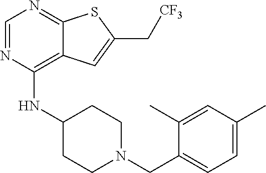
C1=NC(NC2CCN(CC3=CC=C(C)C=C3C)CC2)=C2C(=N1)SC(C[CF3])=C2
